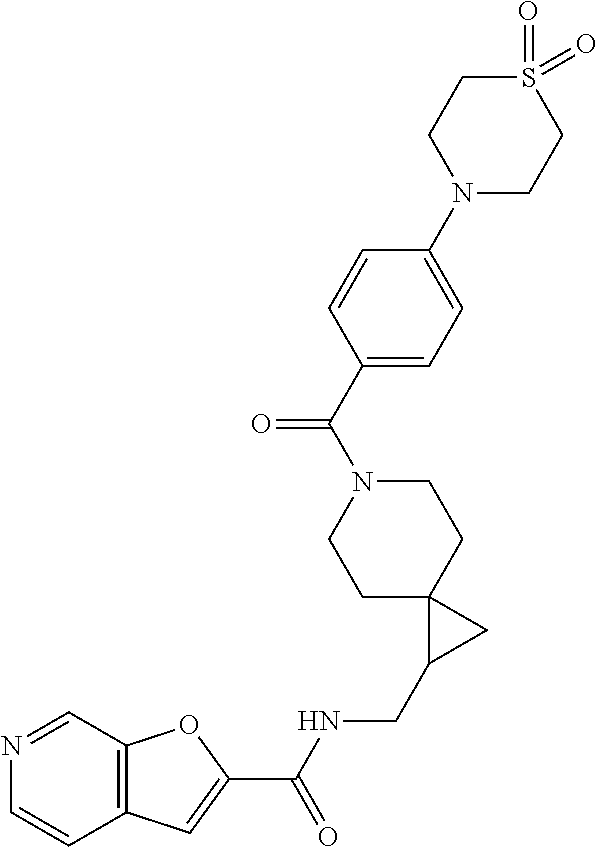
C1C2(CCN(C(C3=CC=C(N4CCS(=O)(=O)CC4)C=C3)=O)C1)C(CNC(C1=CC3=C(O1)C=NC=C3)=O)C2
